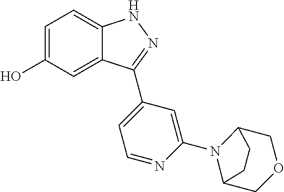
C1=C(O)C=C2C(=C1)NN=C2C1=CC=NC(N2C3COCC2CC3)=C1
